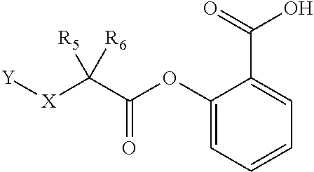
C1(OC(C([X][Y])([R5])[R6])=O)=CC=CC=C1C(O)=O
